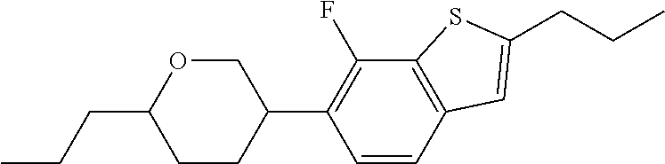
CCCC1CCC(C2=C(F)C3=C(C=C2)C=C(CCC)S3)CO1
